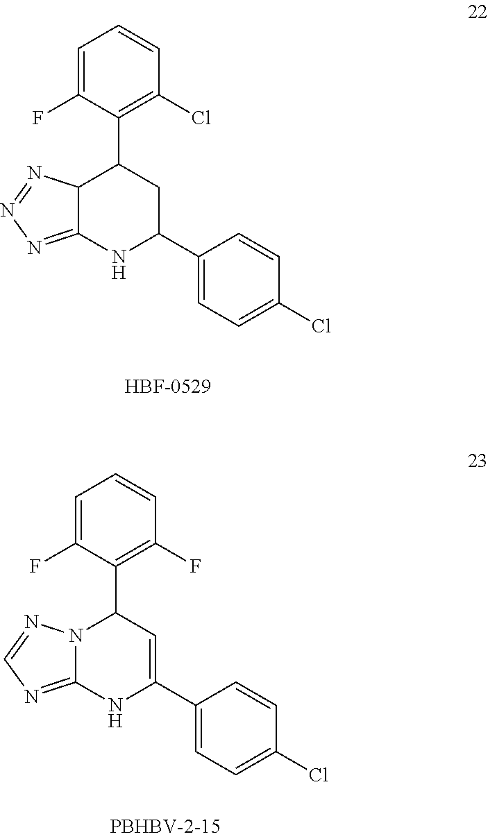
C12C(=NN=N1)NC(C1=CC=C(Cl)C=C1)CC2C1=C(Cl)C=CC=C1F.N12C(=NC=N1)NC(C1=CC=C(Cl)C=C1)=CC2C1=C(F)C=CC=C1F
